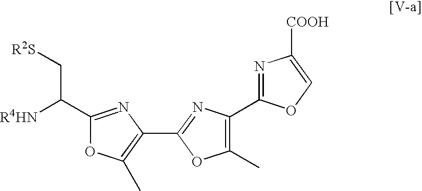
C1(C2=NC(C3=NC([COOH])=CO3)=C(C)O2)=C(C)OC(C(C[R2S])[R4HN])=N1
